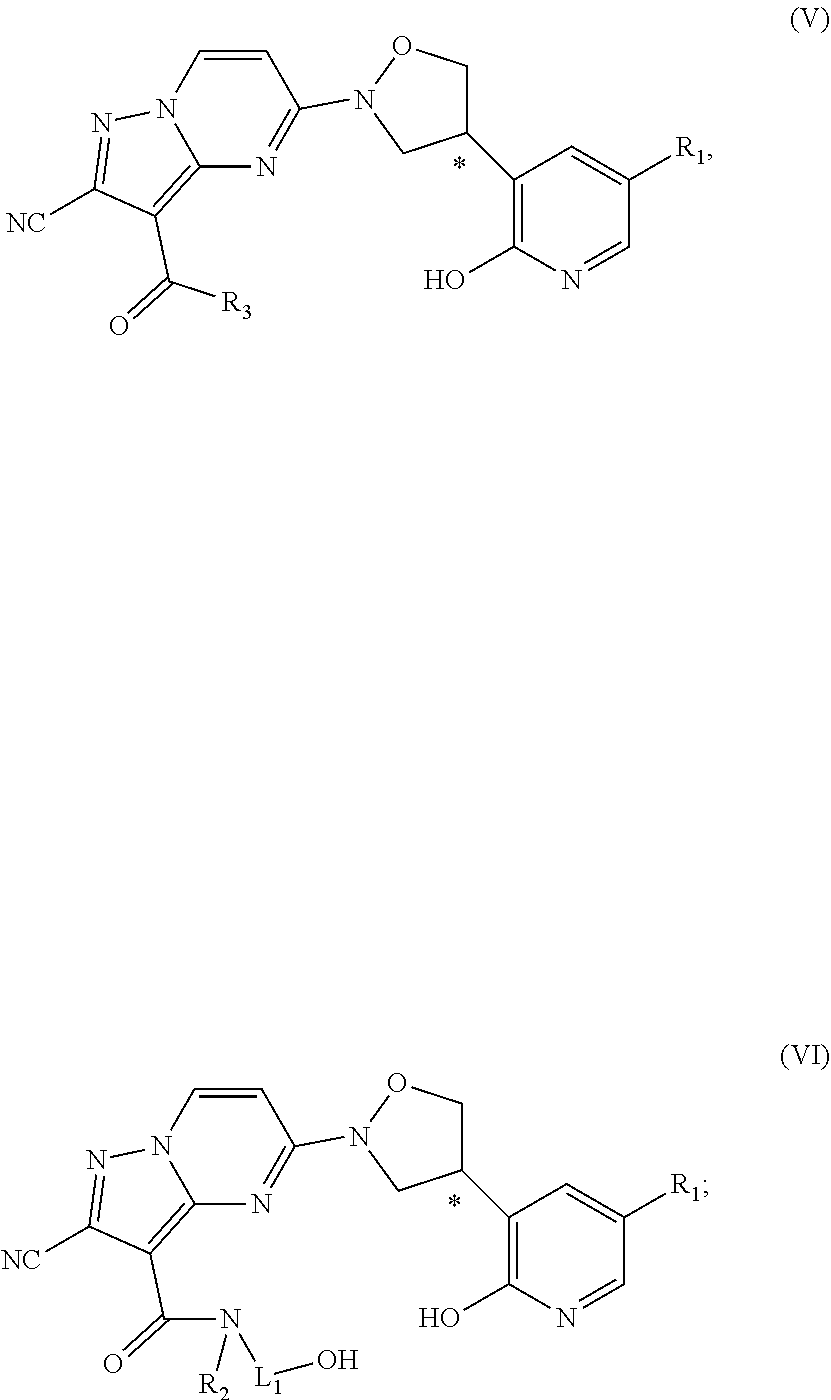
C1(C2CON(C3=NC4=C(C(=O)[R3])C([NC])=NN4C=C3)C2)=C(O)N=CC([R1])=C1.C1(C2CON(C3=NC4=C(C(=O)N([L1]O)[R2])C([NC])=NN4C=C3)C2)=C(O)N=CC([R1])=C1
